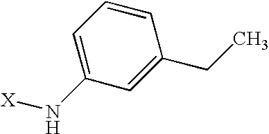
C1=C(N[X])C=C(CC)C=C1
